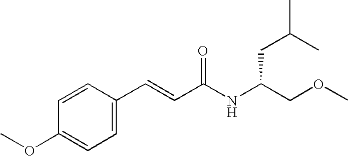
C1(C=CC(NC(COC)CC(C)C)=O)=CC=C(OC)C=C1
